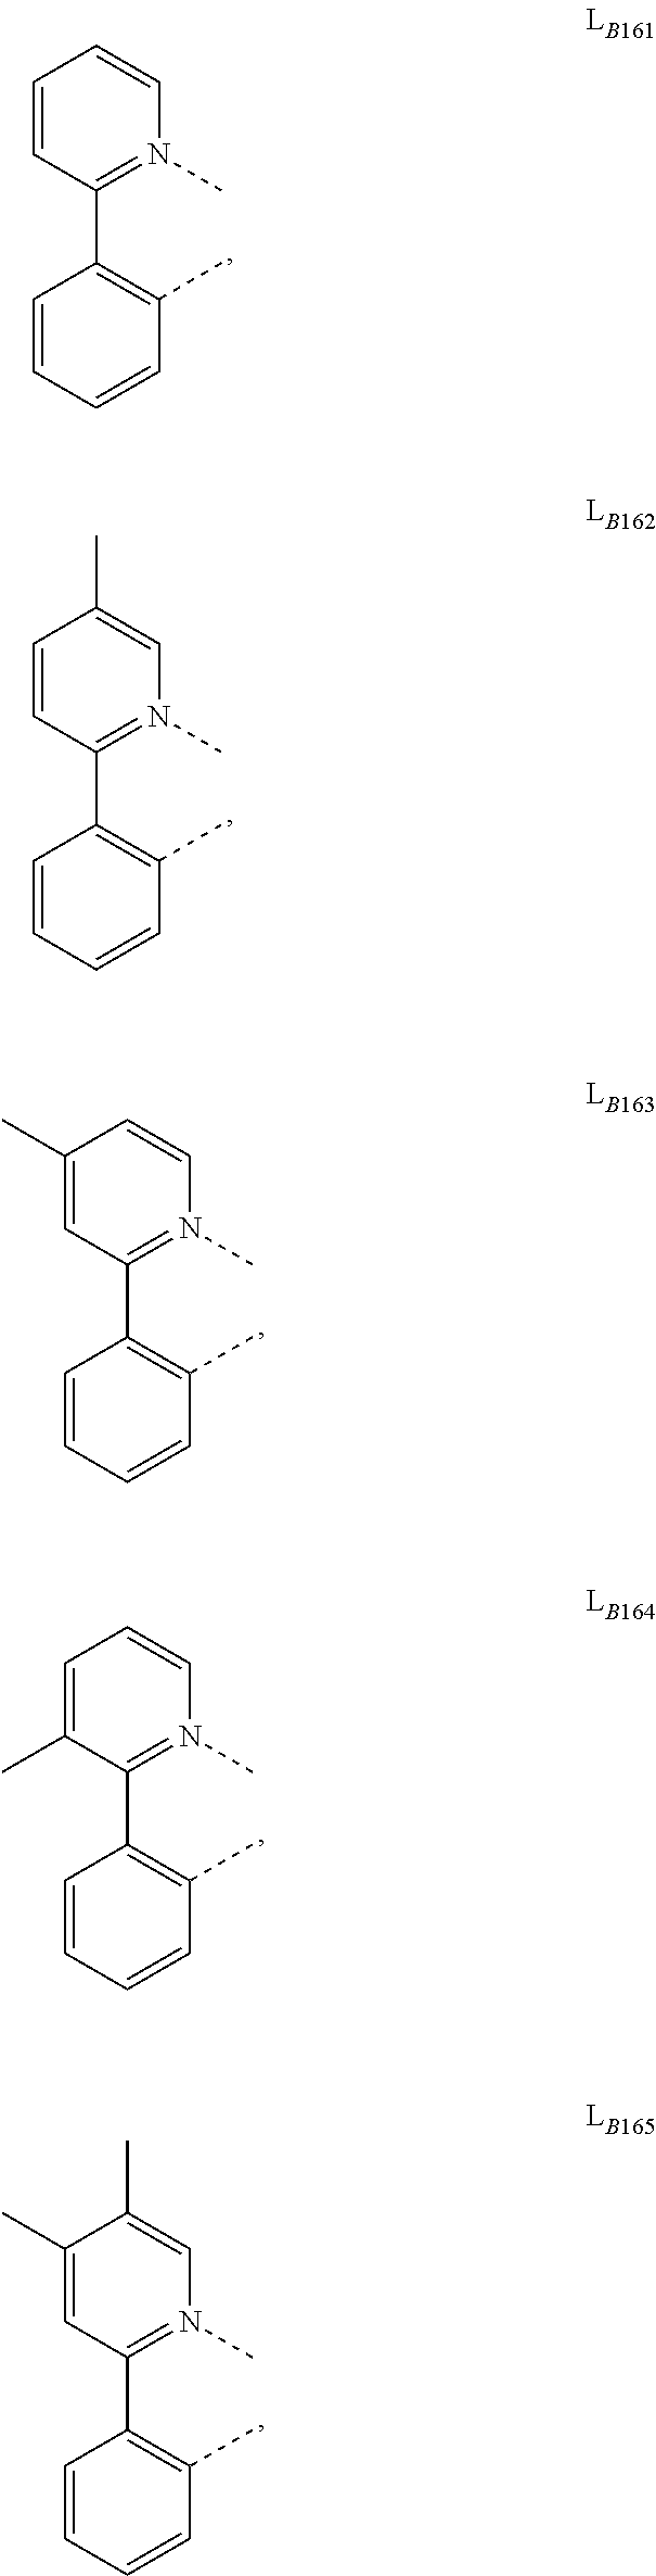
C1=CC(C2=C(C)C=CC=C2)=N(C)C=C1.C1=CC(C2=C(C)C=CC=C2)=N(C)C=C1C.C1(C)=CC(C2=C(C)C=CC=C2)=N(C)C=C1.C1(C)=CC(C2=C(C)C=CC=C2)=N(C)C=C1C.C1=C(C)C(C2=C(C)C=CC=C2)=N(C)C=C1
